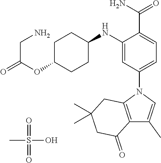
C1=C(C(N)=O)C(NC2CCC(OC(=O)CN)CC2)=CC(N2C3=C(C(C)=C2)C(=O)CC(C)(C)C3)=C1.O=S(=O)(O)C
